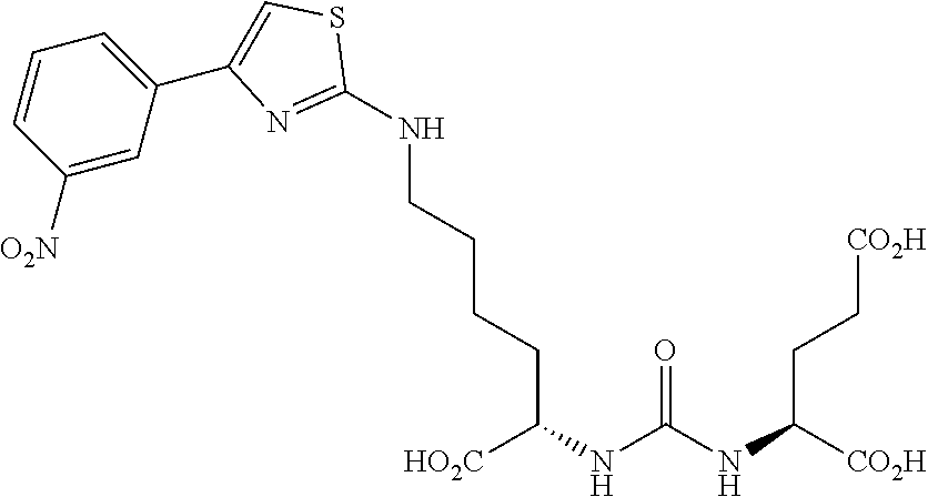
C1(NCCCCC(NC(=O)NC([CO2H])CC[CO2H])[HO2C])=NC(C2=CC=CC([O2N])=C2)=CS1
